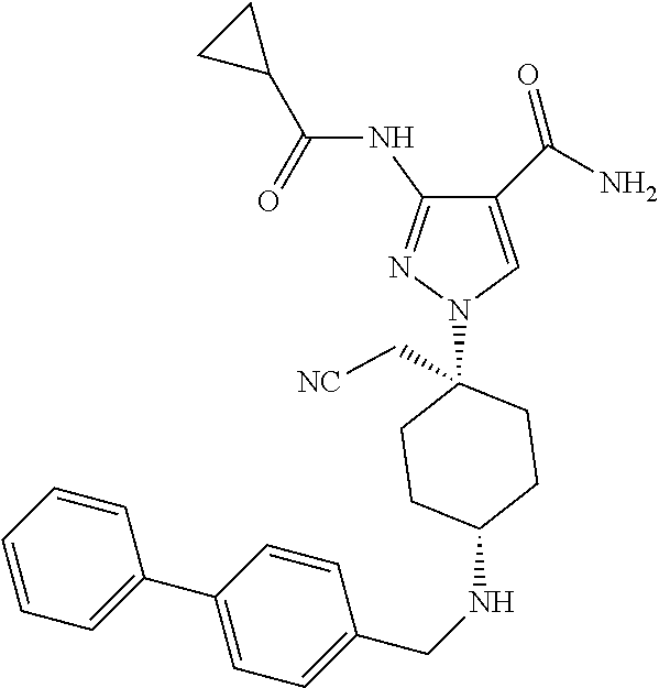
C1(C(=O)N)=CN(C2(C[NC])CCC(NCC3=CC=C(C4=CC=CC=C4)C=C3)CC2)N=C1NC(C1CC1)=O
